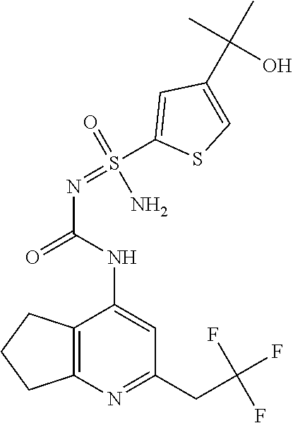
N(C(=O)NC1=CC(CC(F)(F)F)=NC2=C1CCC2)=S(C1=CC(C(C)(C)O)=CS1)(=O)N
